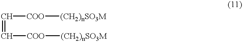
C([COO][(CH2)nSO3M])=C[COO][(CH2)nSO3M]
